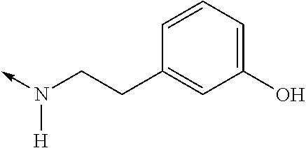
N(CCC1=CC(O)=CC=C1)([H])->C
